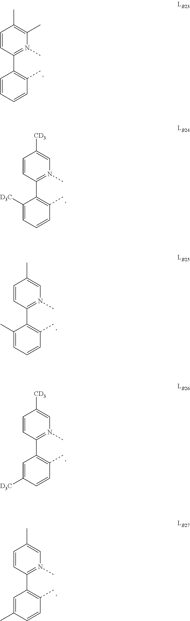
C1=CC(C2=C(C)C=CC=C2)=N(C)C(C)=C1C.C1=CC(C2=C(C)C=CC=C2[D3C])=N(C)C=C1[CD3].C1=CC(C2=C(C)C=CC=C2C)=N(C)C=C1C.C1=CC(C2=C(C)C=CC([D3C])=C2)=N(C)C=C1[CD3].C1=CC(C2=C(C)C=CC(C)=C2)=N(C)C=C1C
